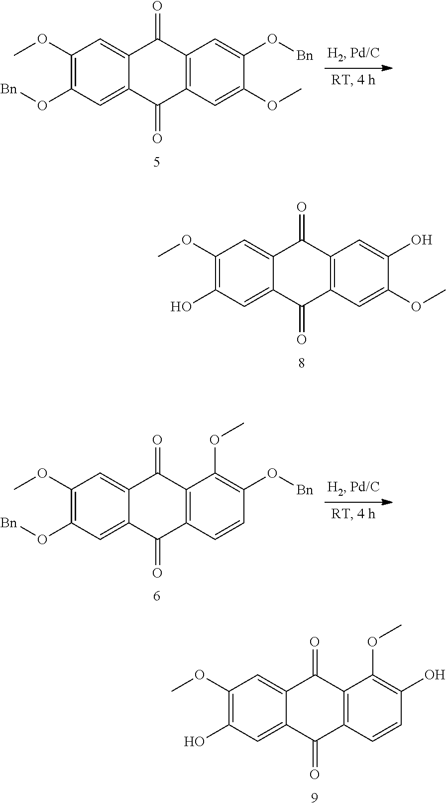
C1(OC)=C(O)C=C2C(=C1)C(=O)C1=C(C2=O)C=C(OC)C(O)=C1.C1(OC)=C(O)C=C2C(=C1)C(=O)C1=C(C2=O)C=CC(O)=C1OC.C1(OC)=C(O[Bn])C=C2C(=C1)C(=O)C1=C(C2=O)C=C(OC)C(O[Bn])=C1.C1(OC)=C(O[Bn])C=C2C(=C1)C(=O)C1=C(C2=O)C=CC(O[Bn])=C1OC
